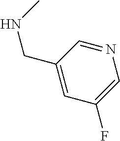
C1=NC=C(F)C=C1CNC
